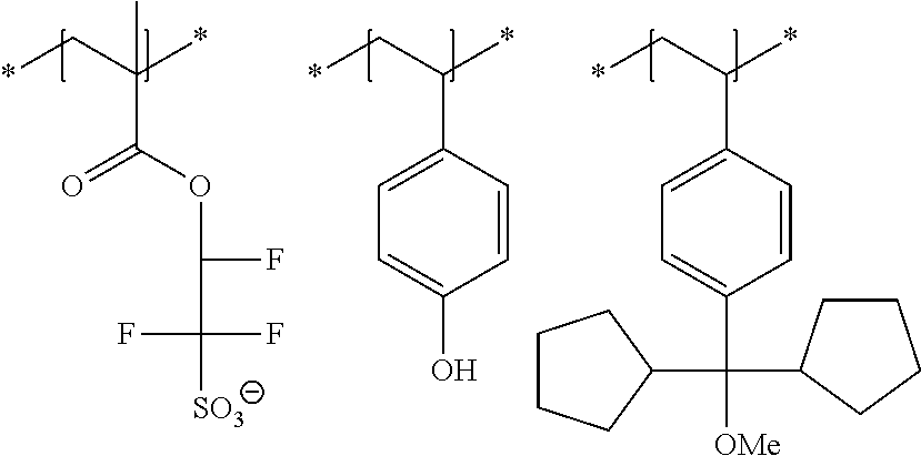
*CC(*)(C(OC(C([SO3])(F)F)F)=O)C.*CC(*)C1=CC=C(O)C=C1.*CC(*)C1=CC=C(C([OMe])(C2CCCC2)C2CCCC2)C=C1
